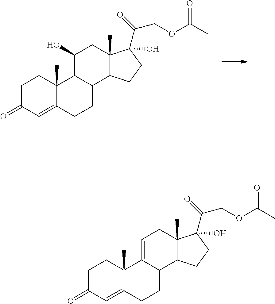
C1C(=O)C=C2C(C)(C1)C1=CCC3(C)C(C1CC2)CCC3(O)C(=O)COC(C)=O.C1C(=O)C=C2C(C)(C1)C1C(CC2)C2C(C)(CC1O)C(O)(C(=O)COC(C)=O)CC2
